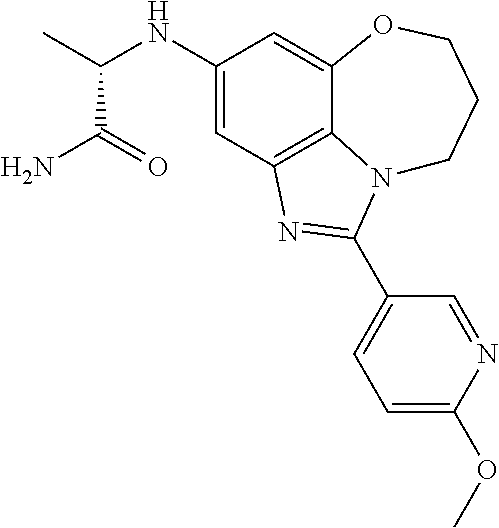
C1(NC(C)C(N)=O)=CC2=C3C(=C1)OCCCN3C(C1=CC=C(OC)N=C1)=N2
